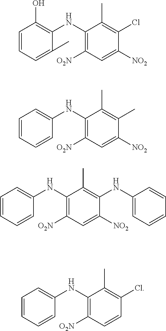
C1=CC=C(C)C(NC2=C([O2N])C=C([NO2])C(Cl)=C2C)=C1O.C1=CC=CC(NC2=C([O2N])C=C([NO2])C(C)=C2C)=C1.C1=CC=CC(NC2=C([O2N])C=C([NO2])C(NC3=CC=CC=C3)=C2C)=C1.C1=CC=CC(NC2=C([O2N])C=CC(Cl)=C2C)=C1
